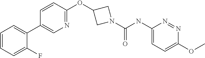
C1(C2=CC=CC=C2F)=CN=C(OC2CN(C(=O)NC3=CC=C(OC)N=N3)C2)C=C1
